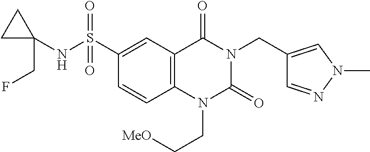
C(N1C(=O)N(CC[MeO])C2=C(C1=O)C=C(S(=O)(=O)NC1(CF)CC1)C=C2)C1=CN(C)N=C1
